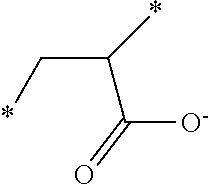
C(C*)(*)C([O-])=O
